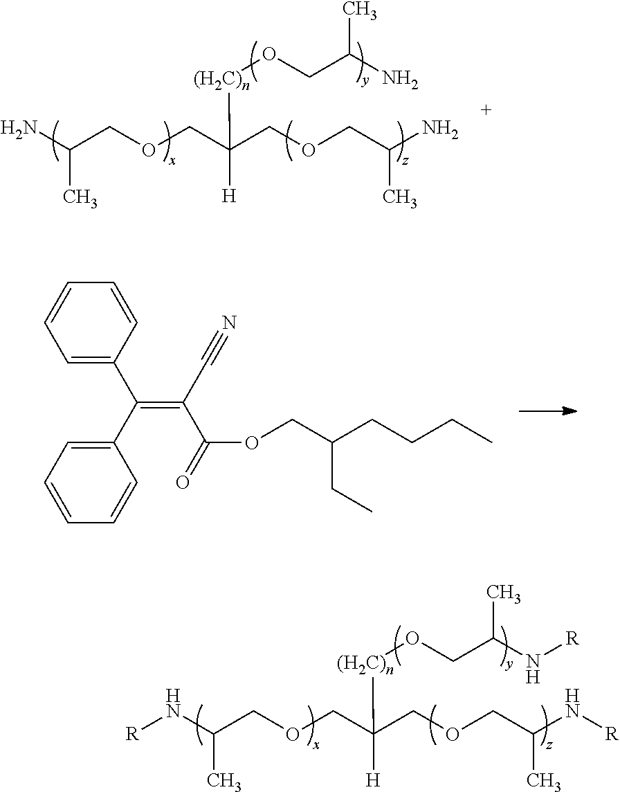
NC(COCC(COCC(N)C)([H])[(H2C)n]OCC(N)C)C.C1=C(C(C2=CC=CC=C2)=C(C#N)C(=O)OCC(CCCC)CC)C=CC=C1.N(C(COCC(COCC(N[R])C)([H])[(H2C)n]OCC(N[R])C)C)[R]
